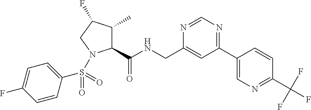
C1(C(NCC2=CC(C3=CN=C(C(F)(F)F)C=C3)=NC=N2)=O)C(C)C(F)CN1S(C1=CC=C(F)C=C1)(=O)=O
